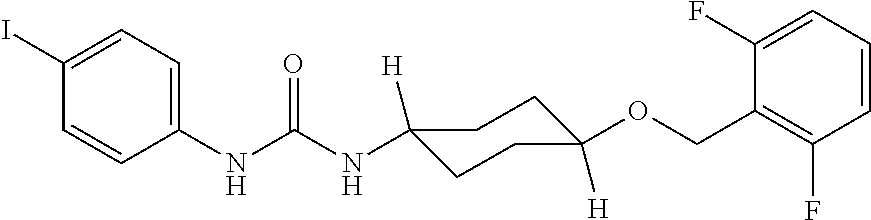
N(C(NC1([H])CCC([H])(OCC2=C(F)C=CC=C2F)CC1)=O)C1=CC=C(I)C=C1
